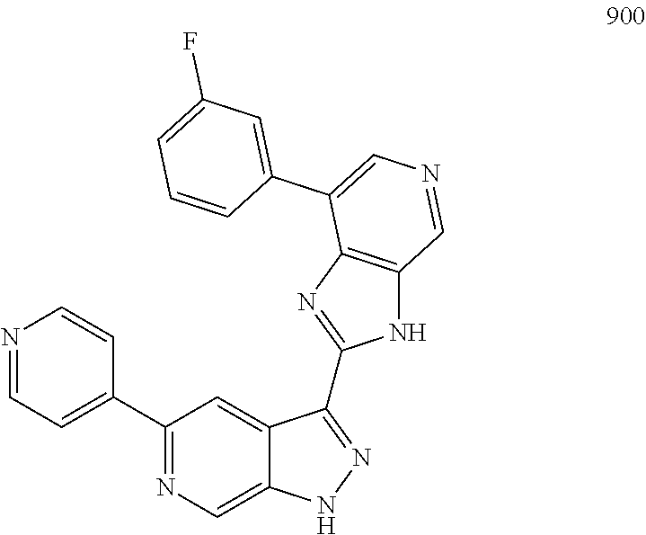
N1=CC=C(C2=NC=C3C(=C2)C(C2=NC4=C(N2)C=NC=C4C2=CC(F)=CC=C2)=NN3)C=C1
